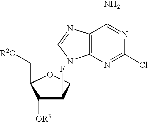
C1([OR3])C(F)C(N2C3=C(N=C2)C(N)=NC(Cl)=N3)OC1C[R2O]
